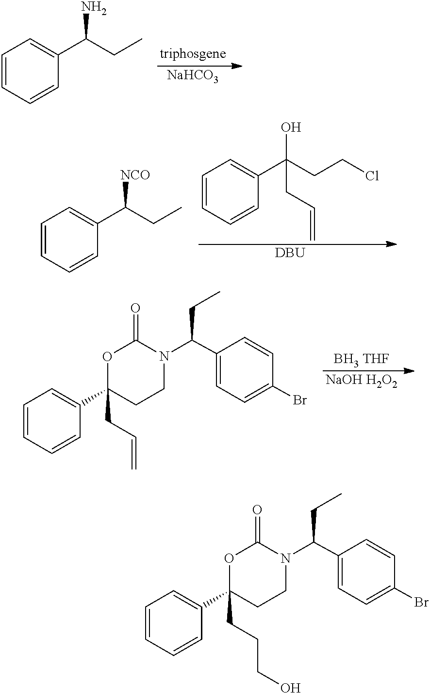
[NaHCO3].C1=CC=CC(C(CC)N)=C1.C1=CC=CC(C(O)(CCCl)CC=C)=C1.[DBU].C1=CC=CC(C(CC)[NCO])=C1.[BH3 THF].[NaOH H2O2].N1(C(C2=CC=C(Br)C=C2)CC)C(=O)OC(CC=C)(C2=CC=CC=C2)CC1.N1(C(C2=CC=C(Br)C=C2)CC)C(=O)OC(CCCO)(C2=CC=CC=C2)CC1
